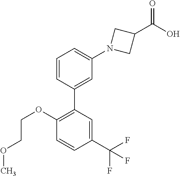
C1=CC(C2=C(OCCOC)C=CC(C(F)(F)F)=C2)=CC(N2CC(C(O)=O)C2)=C1
